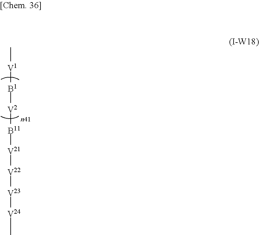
C[V1][B1][V2][B11][V21][V22][V23][V24]C
